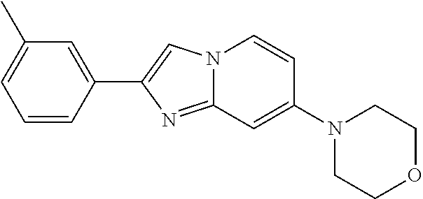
C1(C)=CC=CC(C2=CN3C(=N2)C=C(N2CCOCC2)C=C3)=C1
